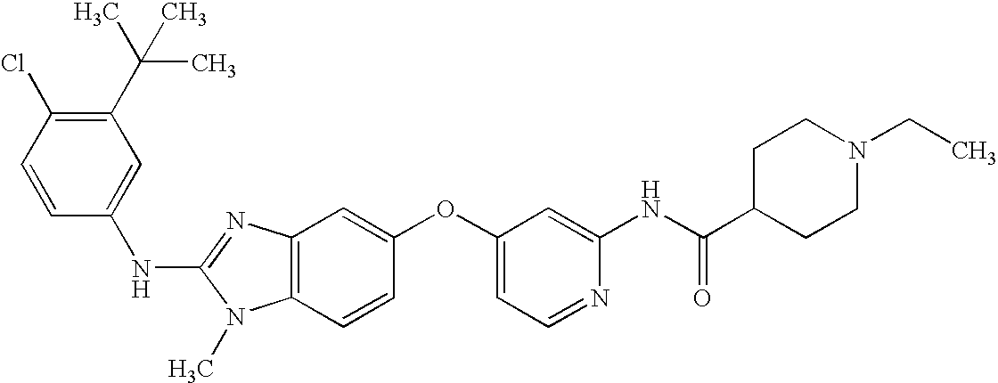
C1(C(C)(C)C)=C(Cl)C=CC(NC2=NC3=C(N2C)C=CC(OC2=CC=NC(NC(C4CCN(CC)CC4)=O)=C2)=C3)=C1
